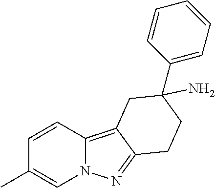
C1=CC2=C3C(=NN2C=C1C)CCC(N)(C1=CC=CC=C1)C3
